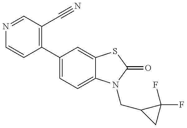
C1=CC(C2=CC=C3C(=C2)SC(=O)N3CC2CC2(F)F)=C(C#N)C=N1
